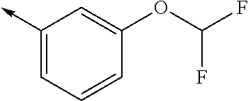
C1(->C)=CC=CC(OC(F)F)=C1
